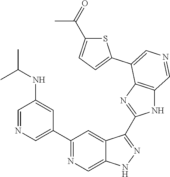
C1(C2=CN=CC(NC(C)C)=C2)=NC=C2C(=C1)C(C1=NC3=C(N1)C=NC=C3C1=CC=C(C(C)=O)S1)=NN2
